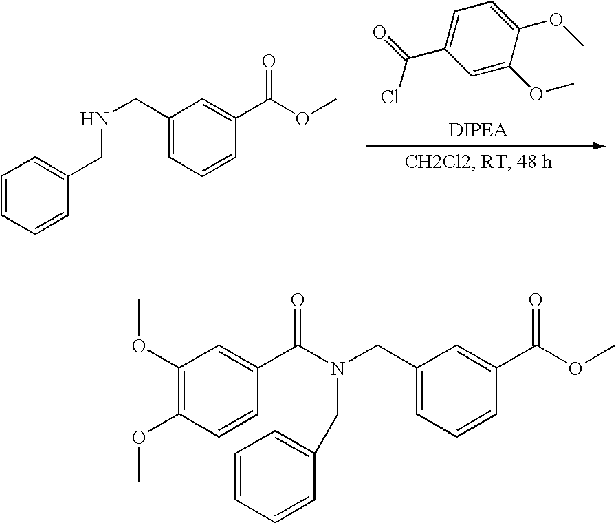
C1=CC=CC(CNCC2=CC=CC(C(OC)=O)=C2)=C1.C1=C(C(=O)Cl)C=C(OC)C(OC)=C1.C1(OC)=C(OC)C=CC(C(N(CC2=CC=CC(C(OC)=O)=C2)CC2=CC=CC=C2)=O)=C1
